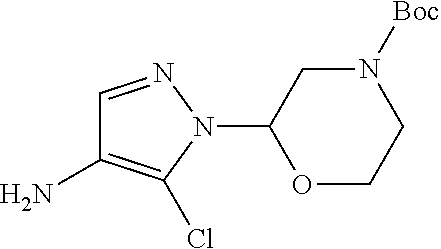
C1=NN(C2OCCN([Boc])C2)C(Cl)=C1N
